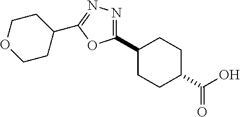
C1(C2=NN=C(C3CCOCC3)O2)CCC(C(O)=O)CC1
